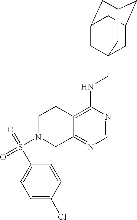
S(N1CC2=NC=NC(NCC34CC5CC(CC(C3)C5)C4)=C2CC1)(C1=CC=C(Cl)C=C1)(=O)=O
